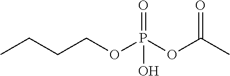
CCCCOP(OC(C)=O)(=O)O
